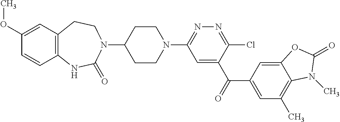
N1(C2=NN=C(Cl)C(C(=O)C3=CC(C)=C4C(=C3)OC(=O)N4C)=C2)CCC(N2CCC3=C(NC2=O)C=CC(OC)=C3)CC1
